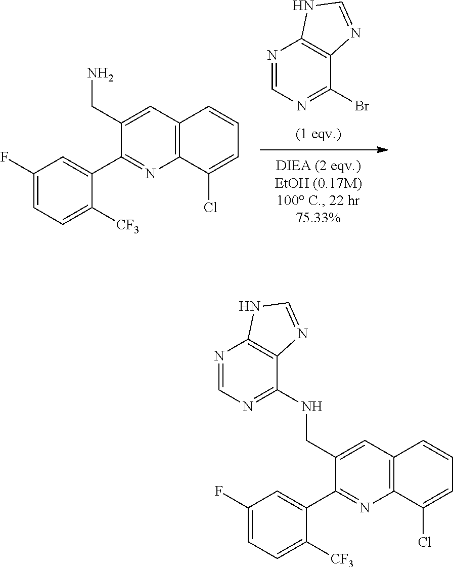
N1=CN=C(Br)C2=C1NC=N2.C1(CN)=CC2=C(C(Cl)=CC=C2)N=C1C1=CC(F)=CC=C1[CF3].C1(CNC2=NC=NC3=C2N=CN3)=CC2=C(C(Cl)=CC=C2)N=C1C1=CC(F)=CC=C1[CF3]
